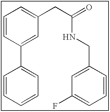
C1=CC(C2=CC=CC=C2)=CC(CC(NCC2=CC(F)=CC=C2)=O)=C1
